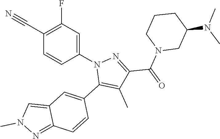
C1(C#N)=C(F)C=C(N2C(C3=CC4=CN(C)N=C4C=C3)=C(C)C(C(N3CC(N(C)C)CCC3)=O)=N2)C=C1
